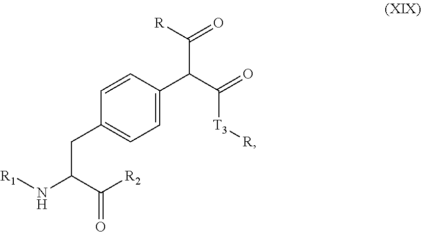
C1=CC(C(C(=O)[T3][R])C([R])=O)=CC=C1CC(C([R2])=O)N[R1]
